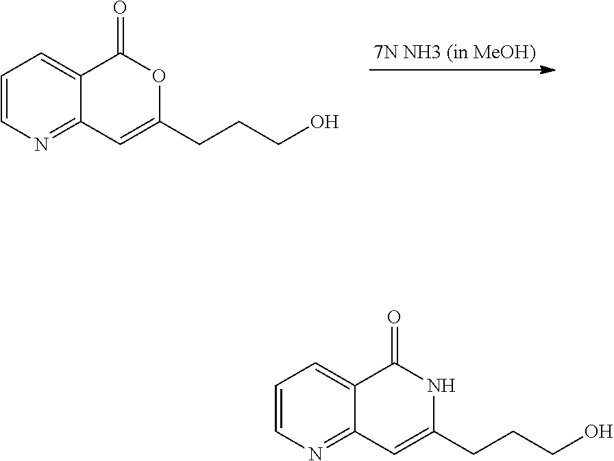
C12=NC=CC=C1C(=O)OC(CCCO)=C2.C12=NC=CC=C1C(=O)NC(CCCO)=C2
